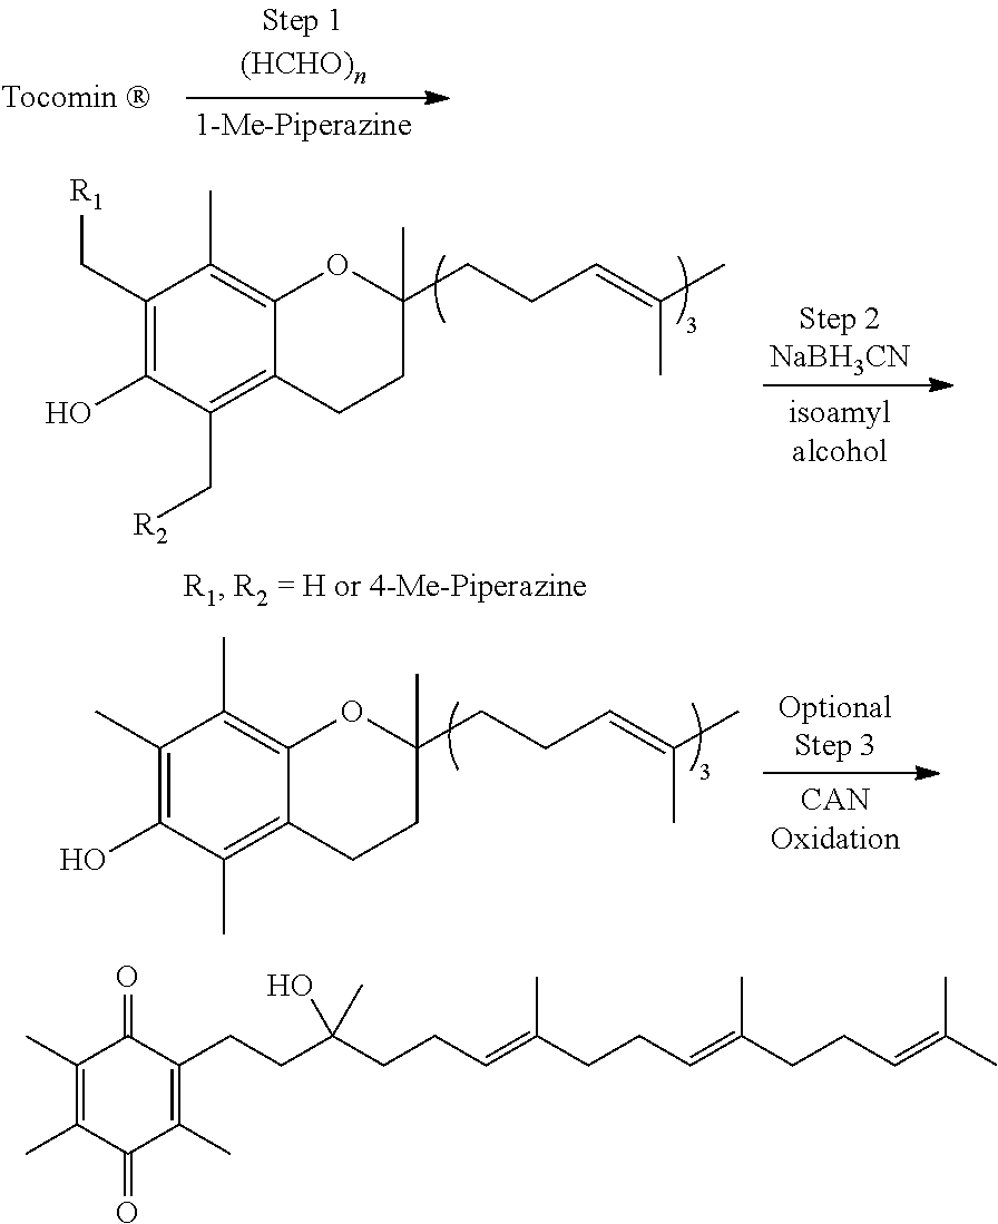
CC1=C(C)C(=O)C(CCC(CCC=C(CCC=C(CCC=C(C)C)C)C)(O)C)=C(C)C1=O.C1(C[R1])=C(O)C(C[R2])=C2C(=C1C)OC(CCC=C(C)C)(C)CC2.C1(C)=C(O)C(C)=C2C(=C1C)OC(CCC=C(C)C)(C)CC2
